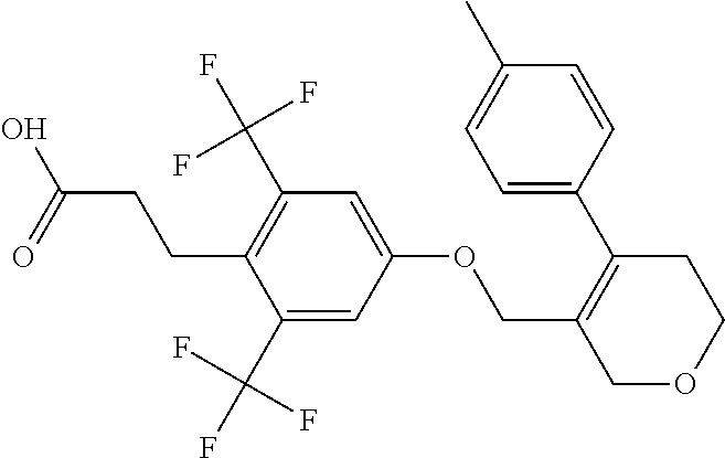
C(C1=C(C2=CC=C(C)C=C2)CCOC1)OC1=CC(C(F)(F)F)=C(CCC(=O)O)C(C(F)(F)F)=C1
